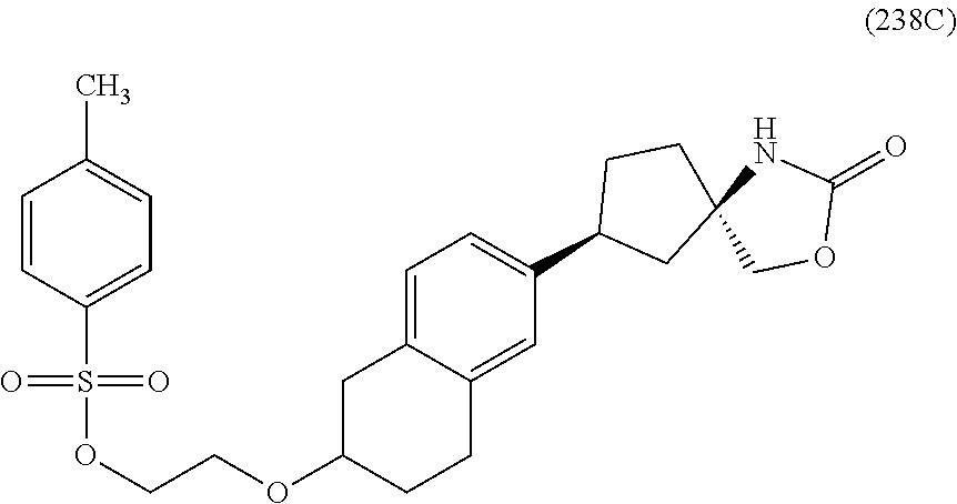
C1=CC(S(=O)(=O)OCCOC2CC3=CC=C(C4CC5(CC4)COC(=O)N5)C=C3CC2)=CC=C1C
